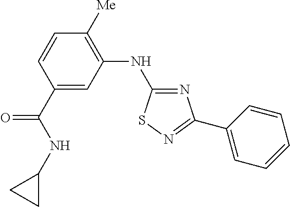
C1(NC2=NC(C3=CC=CC=C3)=NS2)=C([Me])C=CC(C(NC2CC2)=O)=C1
